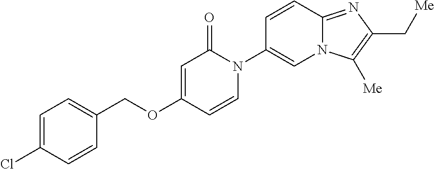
C1(COC2=CC(=O)N(C3=CN4C(=NC(C[Me])=C4[Me])C=C3)C=C2)=CC=C(Cl)C=C1
